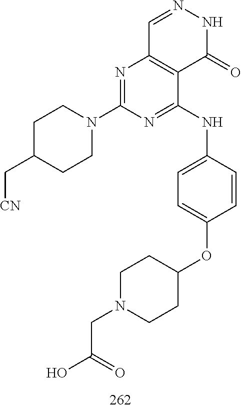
C1=NNC(=O)C2=C1N=C(N1CCC(C[CN])CC1)N=C2NC1=CC=C(OC2CCN(CC(=O)O)CC2)C=C1
